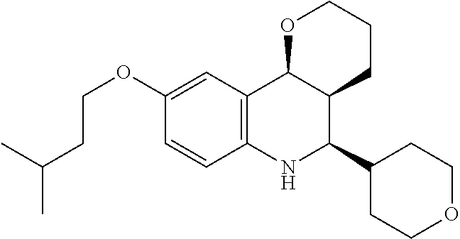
C1(OCCC(C)C)=CC2=C(C=C1)NC(C1CCOCC1)C1C2OCCC1
